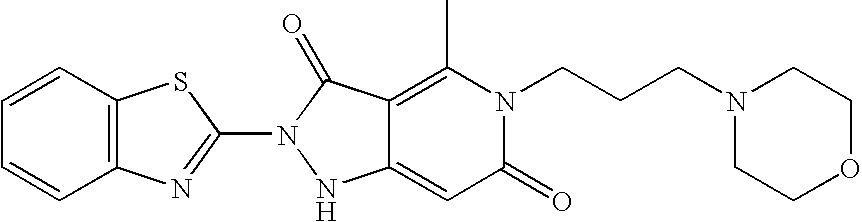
C1(N2NC3=CC(=O)N(CCCN4CCOCC4)C(C)=C3C2=O)=NC2=C(S1)C=CC=C2
